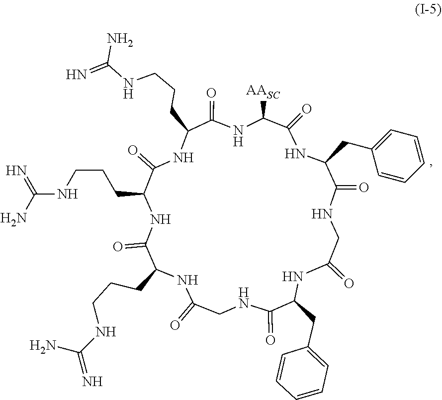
C(CC1C(=O)NC(CCCNC(=N)N)C(=O)NC(CCCNC(=N)N)C(=O)NC([AASC])C(=O)NC(CC2=CC=CC=C2)C(=O)NCC(=O)NC(CC2=CC=CC=C2)C(=O)NCC(=O)N1)CNC(N)=N
